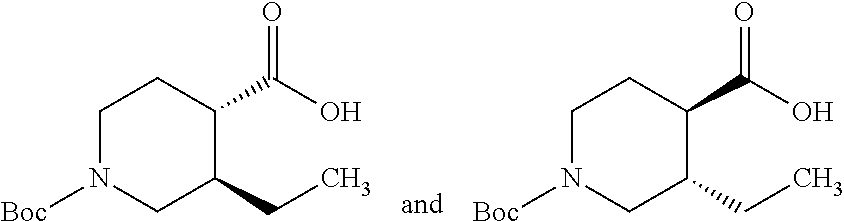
N1([Boc])CC(CC)C(C(O)=O)CC1.N1([Boc])CC(CC)C(C(O)=O)CC1
